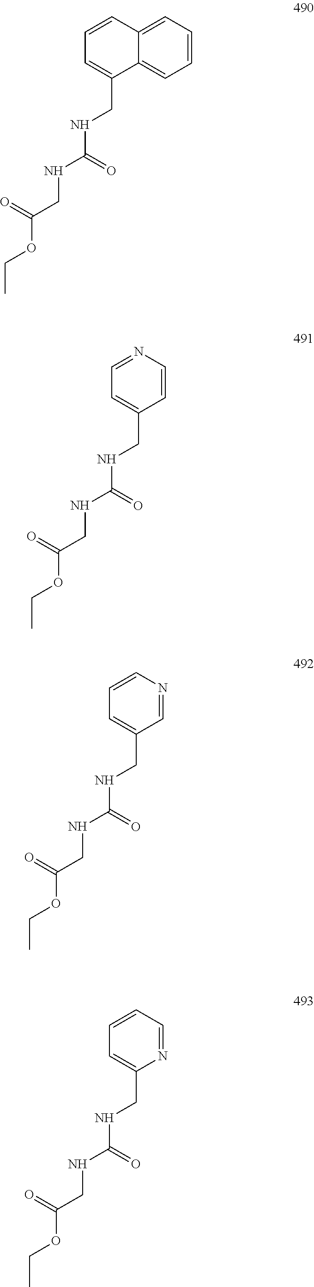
C1=CC=C2C(=C1)C(CNC(NCC(OCC)=O)=O)=CC=C2.C1=CC(CNC(NCC(OCC)=O)=O)=CC=N1.N1=CC(CNC(NCC(OCC)=O)=O)=CC=C1.C1=NC(CNC(NCC(OCC)=O)=O)=CC=C1
